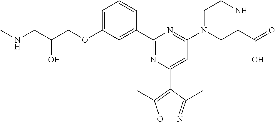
C1=C(OCC(CNC)O)C=C(C2=NC(C3=C(C)ON=C3C)=CC(N3CC(C(=O)O)NCC3)=N2)C=C1
